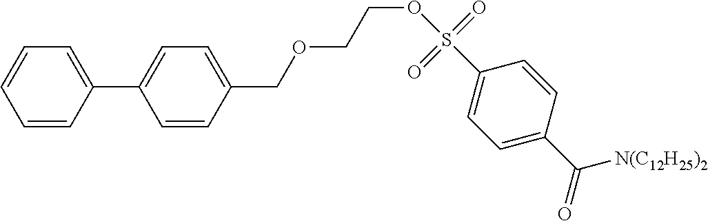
C1=CC=CC(C2=CC=C(COCCOS(C3=CC=C(C(=O)[N(C12H25)2])C=C3)(=O)=O)C=C2)=C1
